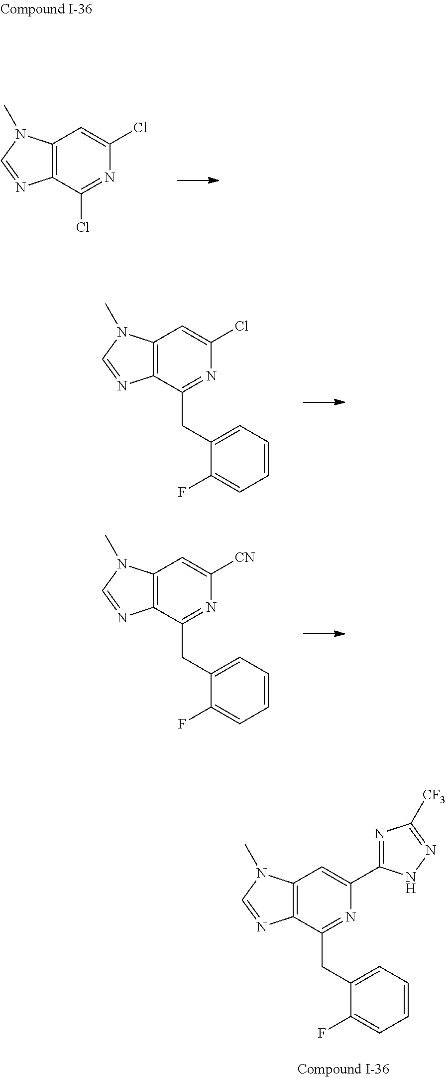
ClC1=NC(Cl)=CC2=C1N=CN2C.C1=C(CC2=NC(Cl)=CC3=C2N=CN3C)C(F)=CC=C1.C1=C(CC2=NC([CN])=CC3=C2N=CN3C)C(F)=CC=C1.C1=C(CC2=NC(C3=NC([CF3])=NN3)=CC3=C2N=CN3C)C(F)=CC=C1
